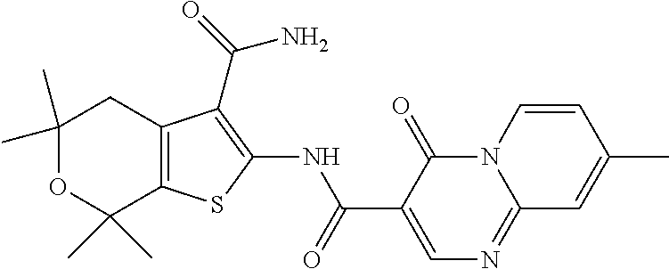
C1(C)(C)OC(C)(C)C2=C(C1)C(C(N)=O)=C(NC(=O)C1=CN=C3N(C1=O)C=CC(C)=C3)S2
